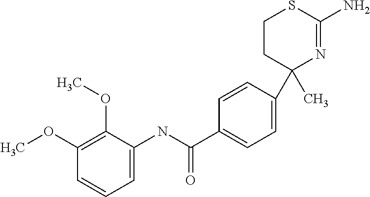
C1=CC(C2(C)N=C(N)SCC2)=CC=C1C(NC1=CC=CC(OC)=C1OC)=O
